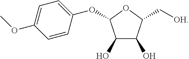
[OH]CC1C(O)C(O)C(OC2=CC=C(OC)C=C2)O1
